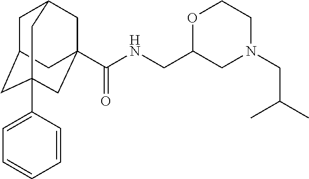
C1C2CC3(C4=CC=CC=C4)CC(C(NCC4CN(CC(C)C)CCO4)=O)(CC1C3)C2
